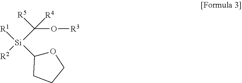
[R2][Si](C(O[R3])([R5])[R4])([R1])C1OCCC1
